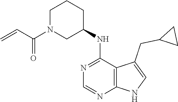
C1N(C(C=C)=O)CC(NC2=NC=NC3=C2C(CC2CC2)=CN3)CC1
